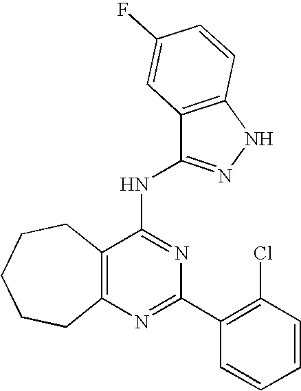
C12=C(N=C(C3=C(Cl)C=CC=C3)N=C1NC1=NNC3=C1C=C(F)C=C3)CCCCC2
